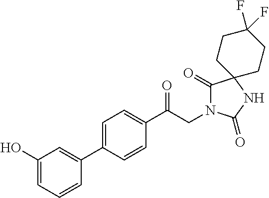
C1(C(CN2C(=O)C3(NC2=O)CCC(F)(F)CC3)=O)=CC=C(C2=CC(O)=CC=C2)C=C1
